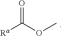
[Ra]C(OC)=O
